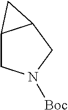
C12CN([Boc])CC1C2
